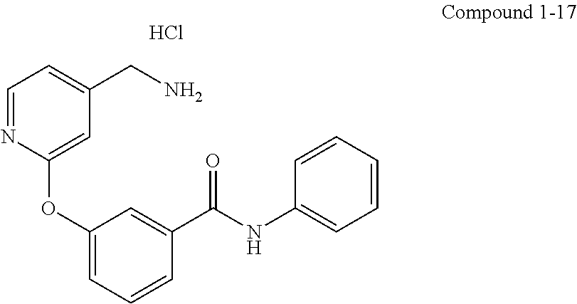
Cl.C1=NC(OC2=CC=CC(C(NC3=CC=CC=C3)=O)=C2)=CC(CN)=C1
